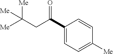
C1(C(CC([Me])([Me])[Me])=O)=CC=C([Me])C=C1
